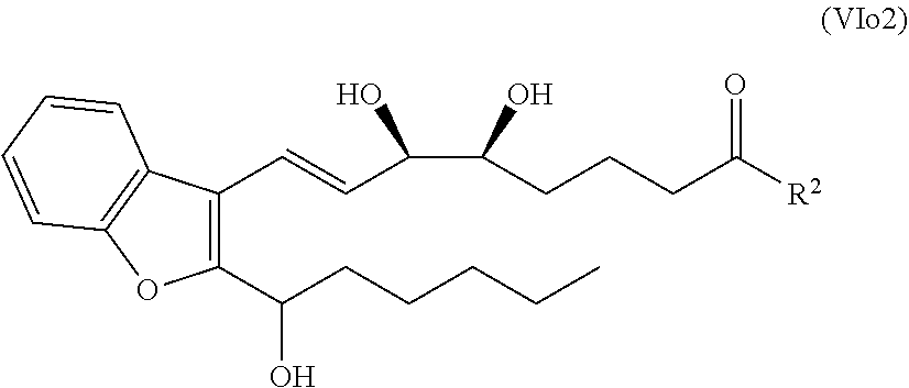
C1(C(CCCCC)O)=C(C=CC(C(CCCC([R2])=O)O)O)C2=C(O1)C=CC=C2
